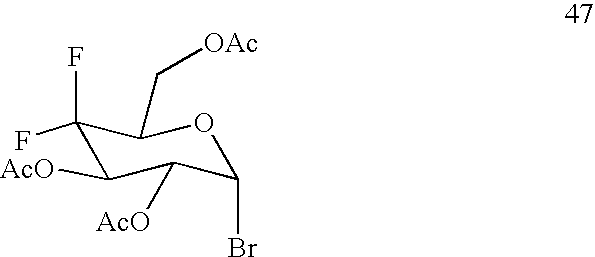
C1(F)(F)C([AcO])C([AcO])C(Br)OC1C[OAc]
